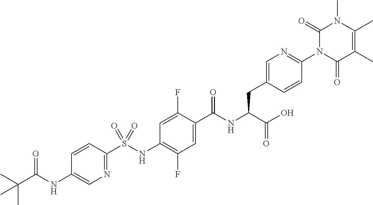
N1=C(S(NC2=C(F)C=C(C(NC(C(O)=O)CC3=CN=C(N4C(=O)C(C)=C(C)N(C)C4=O)C=C3)=O)C(F)=C2)(=O)=O)C=CC(NC(C(C)(C)C)=O)=C1
